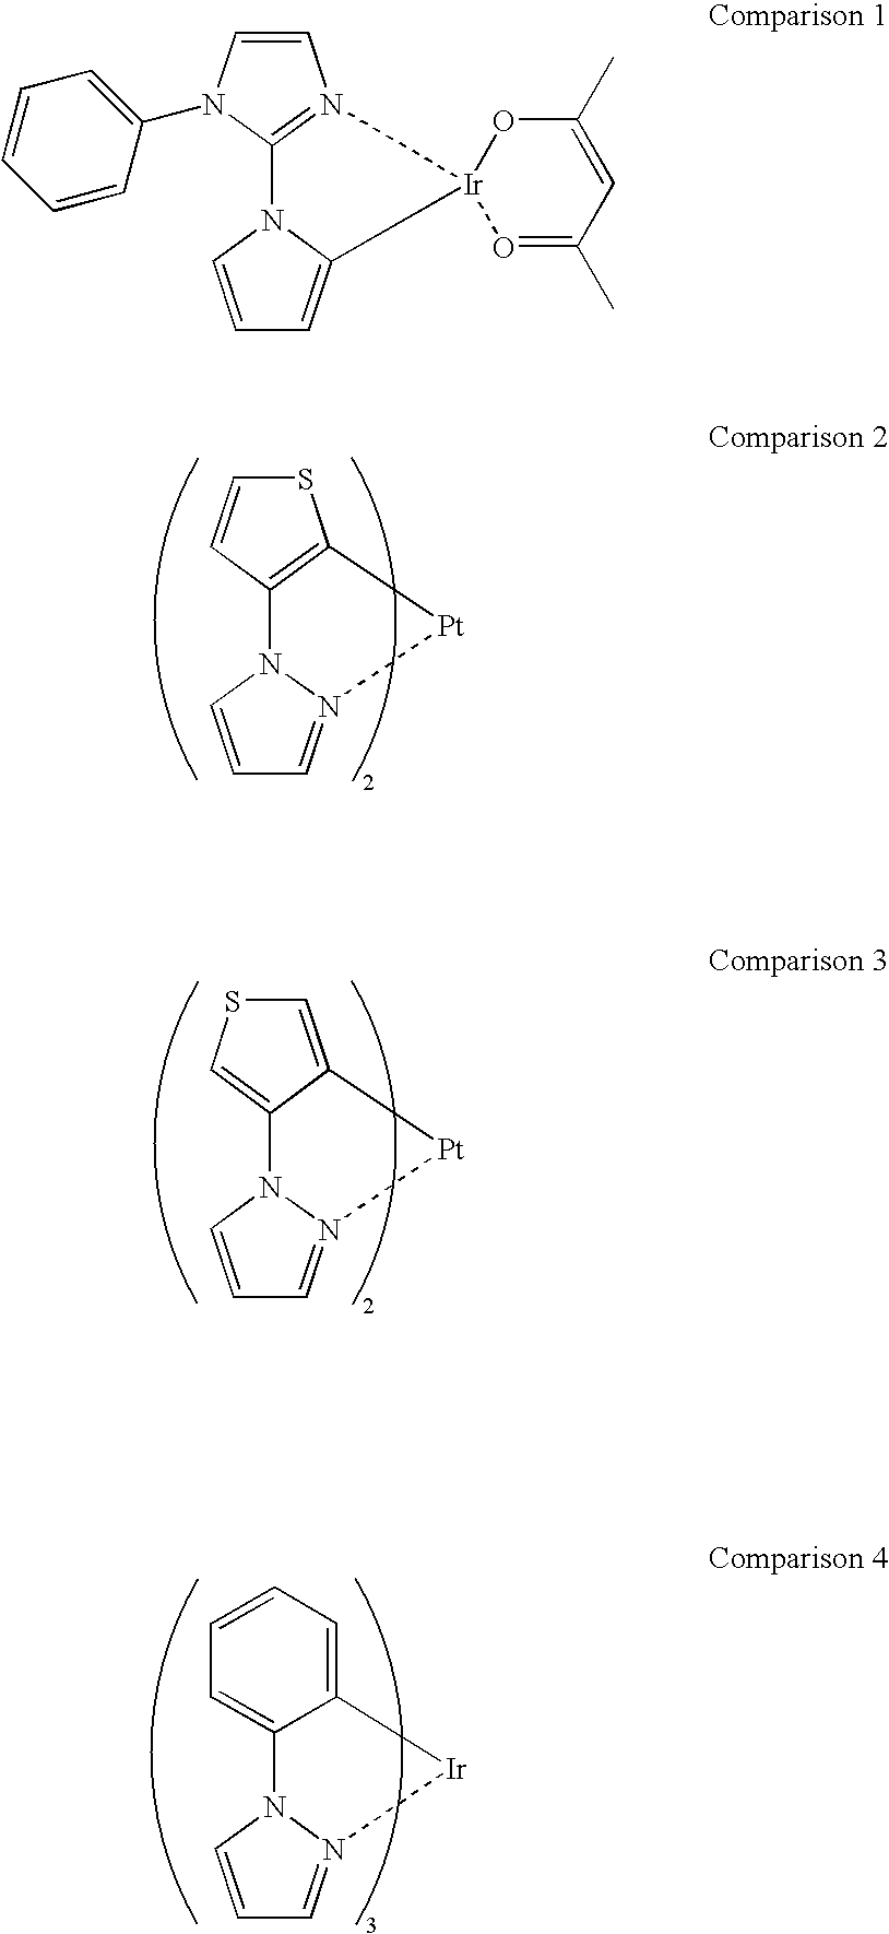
S1C=CC2=C1[Pt]N1=CC=CN21.C1=C2C(=CS1)N1C=CC=N1[Pt]2.N12C=CC=N1[Ir]C1=CC=CC=C21.C1=CN(C2=CC=CC=C2)C2=N1[Ir]1(C3=CC=CN23)O=C(C)C=C(C)O1
